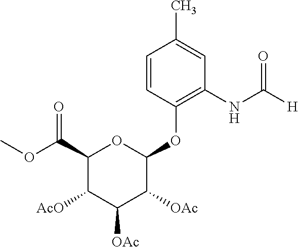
C1=CC(OC2OC(C(OC)=O)C([AcO])C([OAc])C2[OAc])=C(NC([H])=O)C=C1C
